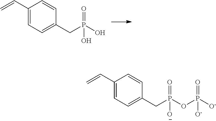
C1(C=C)=CC=C(CP(O)(=O)O)C=C1.C1(C=C)=CC=C(CP(OP([O-])(=O)[O-])(=O)[O-])C=C1
